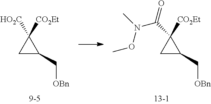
C1C(C[OBn])C1(C(=O)N(C)OC)[CO2Et].C1C(C[OBn])C1([HO2C])[CO2Et]
